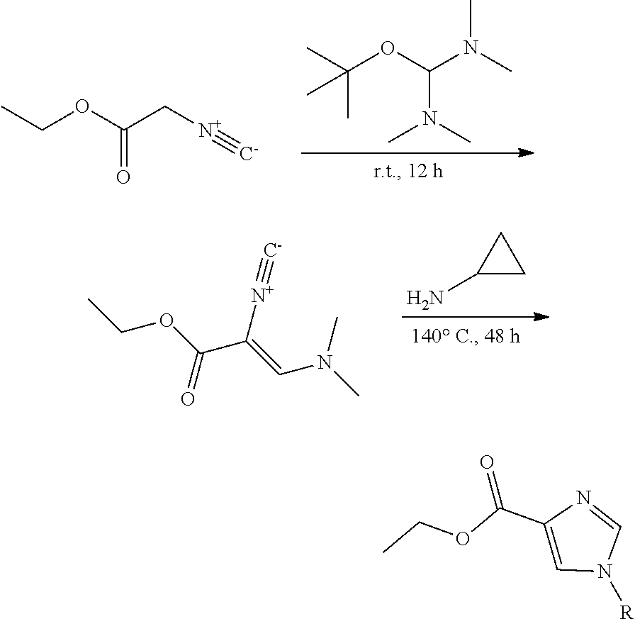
CN(C)C(N(C)C)OC(C)(C)C.CCOC(C[N+]#[C-])=O.NC1CC1.CCOC(C([N+]#[C-])=CN(C)C)=O.CCOC(C1=CN([R])C=N1)=O
